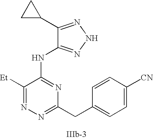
C1([Et])=NN=C(CC2=CC=C([CN])C=C2)N=C1NC1=NNN=C1C1CC1
